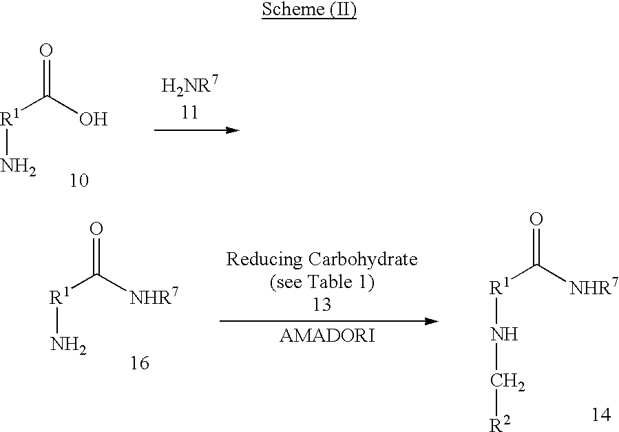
O=C(O)[R1]N.[AMADORI].O=C([NHR7])[R1]N.O=C([NHR7])[R1]NC[R2]
